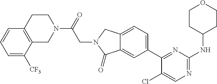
C12=CC=C(C3=NC(NC4CCOCC4)=NC=C3Cl)C=C1C(=O)N(CC(=O)N1CCC3=C(C1)C([CF3])=CC=C3)C2
